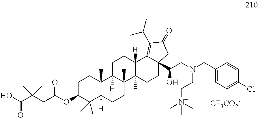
OC(C(CC(OC1C(C)(C)C2([H])C(C)(CC1)C1([H])C(C)(CC2)C2(C)C([H])(CC1)C1=C(C(C)C)C(=O)CC1(C(CN(CC1=CC=C(Cl)C=C1)CC[N+](C)(C)C)O)CC2)=O)(C)C)=O.[CF3CO2-]
